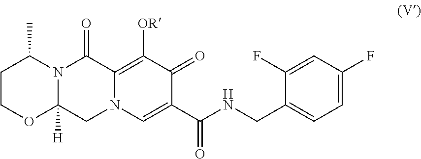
N12C([H])(CN3C(=C([OR])C(=O)C(C(NCC4=CC=C(F)C=C4F)=O)=C3)C1=O)OCCC2C
